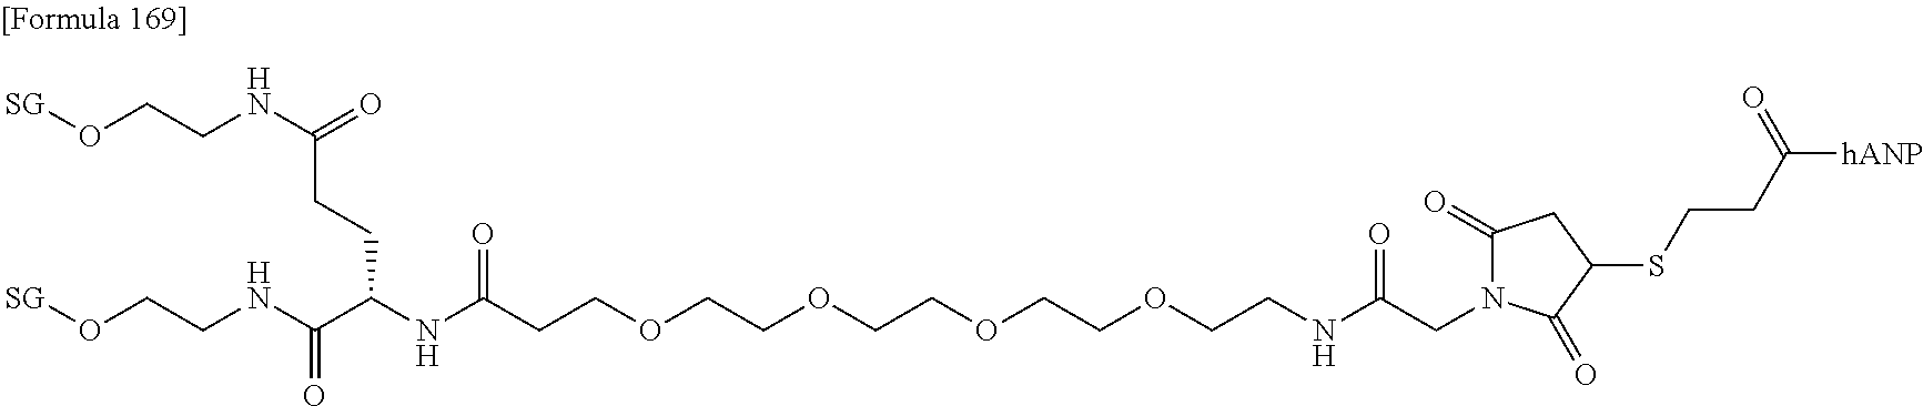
[SG]OCCNC(=O)CCC(NC(CCOCCOCCOCCOCCNC(=O)CN1C(=O)CC(SCCC(=O)[hANP])C1=O)=O)C(NCCO[SG])=O
